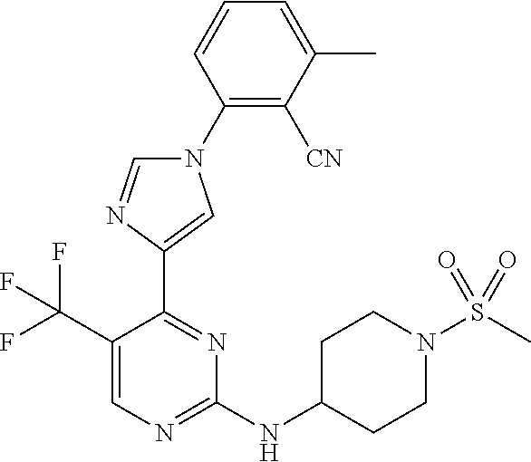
C1(N2C=NC(C3=NC(NC4CCN(S(C)(=O)=O)CC4)=NC=C3C(F)(F)F)=C2)=C([CN])C(C)=CC=C1
